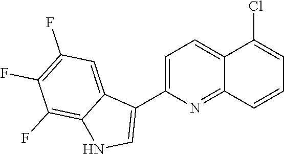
C1=C(C2=CNC3=C(F)C(F)=C(F)C=C23)N=C2C(=C1)C(Cl)=CC=C2
